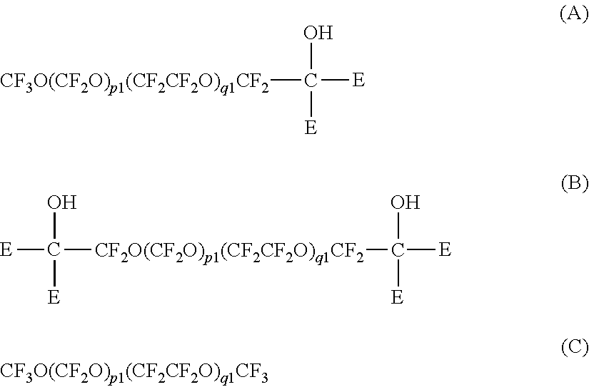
OC([E])([E])[CF3O(CF2O)p1(CF2CF2O)q1CF2].OC([E])([E])[CF2O(CF2O)p1(CF2CF2O)q1CF2]C([E])([E])O
